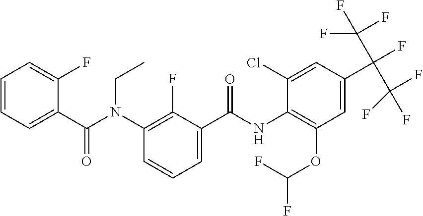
C1=CC=C(C(N(C2=C(F)C(C(NC3=C(OC(F)F)C=C(C(F)(C(F)(F)F)C(F)(F)F)C=C3Cl)=O)=CC=C2)CC)=O)C(F)=C1
